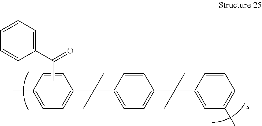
CC1=CC=C(C(C)(C)C2=CC=C(C(C)(C)C3=CC(C)=CC=C3)C=C2)C=C1.CC(C1=CC=CC=C1)=O
